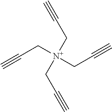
C(C[N+](CC#C)(CC#C)CC#C)#C
